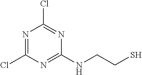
N1=C(Cl)N=C(NCCS)N=C1Cl
